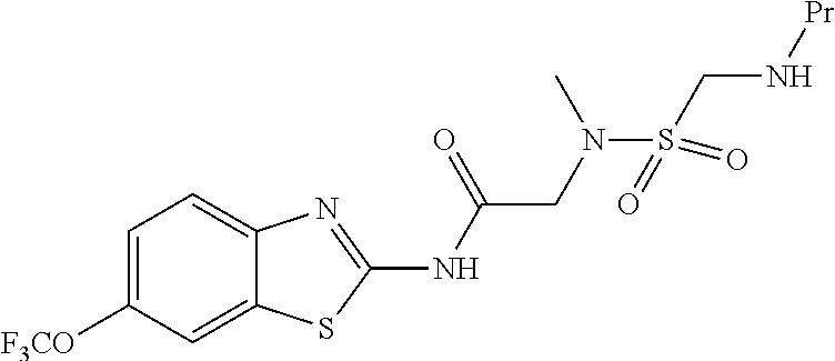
C1=C([F3CO])C=C2C(=C1)N=C(NC(CN(C)S(CN[Pr])(=O)=O)=O)S2
